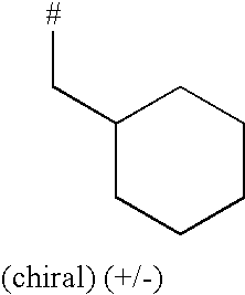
[#]CC1CCCCC1
